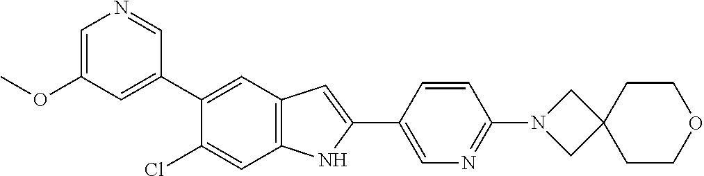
C1=C(OC)C=C(C2=CC3=C(C=C2Cl)NC(C2=CN=C(N4CC5(C4)CCOCC5)C=C2)=C3)C=N1
